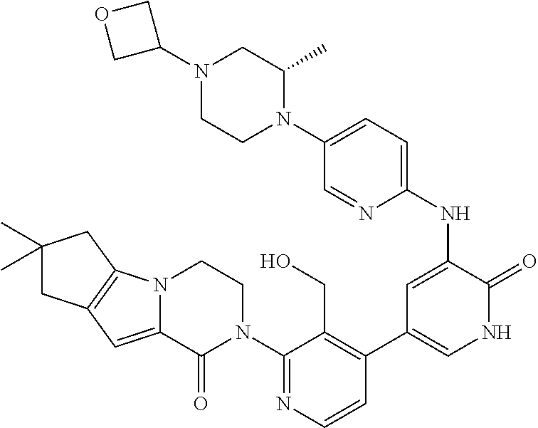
C1=CN=C(N2CCN3C(=CC4=C3CC(C)(C)C4)C2=O)C(CO)=C1C1=CNC(=O)C(NC2=CC=C(N3C(C)CN(C4COC4)CC3)C=N2)=C1
